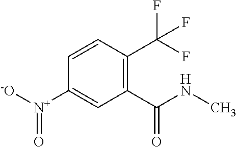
C1([N+]([-O])=O)=CC(C(NC)=O)=C(C(F)(F)F)C=C1
